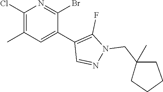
C1(Cl)=C(C)C=C(C2=C(F)N(CC3(C)CCCC3)N=C2)C(Br)=N1
